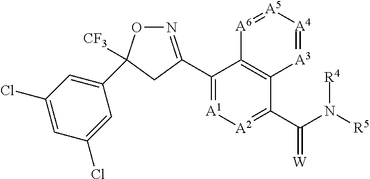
C1(Cl)=CC(Cl)=CC(C2([CF3])ON=C(C3=[A1][A2]=C(C(=[W])N([R4])[R5])C4=C3[A6]=[A5][A4]=[A3]4)C2)=C1
